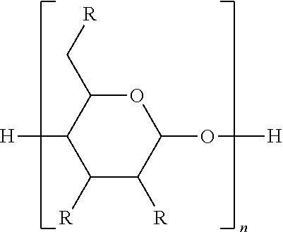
C1([R])C([R])C(O[H])OC(C[R])C1[H]
